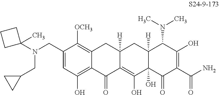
N(CC1=CC(O)=C2C(=C1[OCH3])CC1([H])C(=C(O)C3(O)C([H])(C1)C(N(C)C)C(O)=C(C(N)=O)C3=O)C2=O)(C1(C)CCC1)CC1CC1
